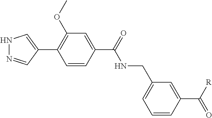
C1=CC(C([R])=O)=CC(CNC(C2=CC(OC)=C(C3=CNN=C3)C=C2)=O)=C1
